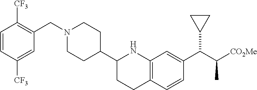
N1(CC2=C([CF3])C=CC([CF3])=C2)CCC(C2CCC3=C(N2)C=C(C(C([CO2Me])C)C2CC2)C=C3)CC1
